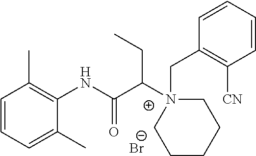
C1=CC=C(C)C(NC(C(N2(CC3=C([CN])C=CC=C3)CCCCC2)CC)=O)=C1C.[Br-]
